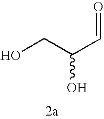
OCC(C=O)O
